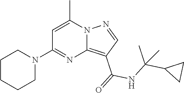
C12=C(C(=O)NC(C3CC3)(C)C)C=NN1C(C)=CC(N1CCCCC1)=N2
